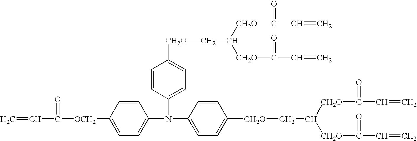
C=CC([OCH2]C1=CC=C(N(C2=CC=C([CH2O]CC([CH2O]C(C=C)=O)[CH2O]C(C=C)=O)C=C2)C2=CC=C([CH2O]CC([CH2O]C(C=C)=O)[CH2O]C(C=C)=O)C=C2)C=C1)=O
